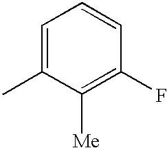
C1=C(C)C([Me])=C(F)C=C1
